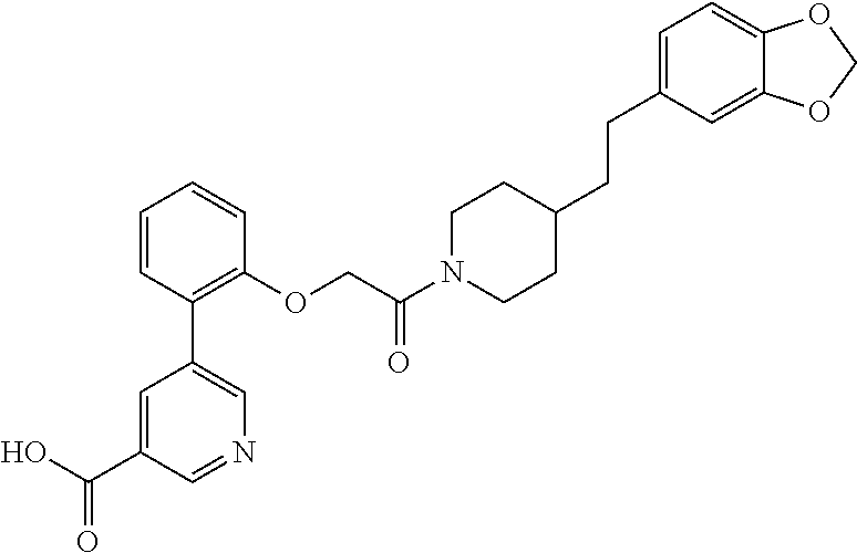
C1=CC(C2=CN=CC(C(O)=O)=C2)=C(OCC(N2CCC(CCC3=CC=C4C(=C3)OCO4)CC2)=O)C=C1
